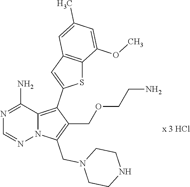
N1=C(N)C2=C(C3=CC4=C(S3)C(OC)=CC(C)=C4)C(COCCN)=C(CN3CCNCC3)N2N=C1
